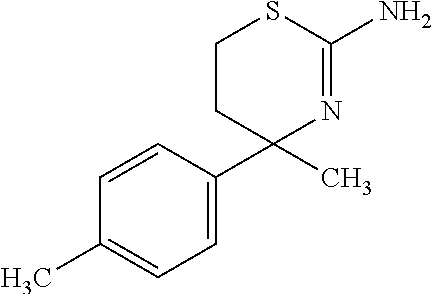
C1(C2(C)N=C(N)SCC2)=CC=C(C)C=C1
